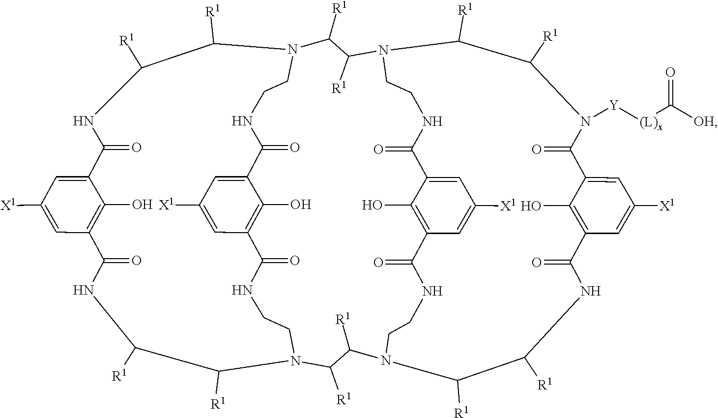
N1CCN2C([R1])C([R1])NC(=O)C3=C(O)C(=CC([X1])=C3)C(=O)N([Y][(L)x]C([OH])=O)C([R1])C([R1])N(CCNC(=O)C3=CC([X1])=CC(=C3O)C1=O)C([R1])C([R1])N1CCNC(=O)C3=CC([X1])=CC(=C3O)C(=O)NCCN(C([R1])C([R1])NC(=O)C3=C(O)C(=CC([X1])=C3)C(=O)NC([R1])C1[R1])C([R1])C2[R1]
